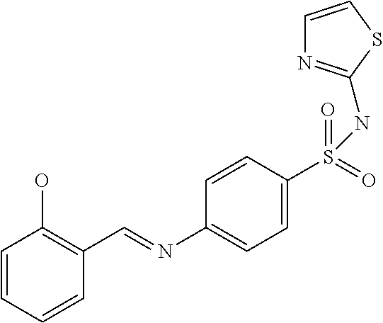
C1=CC=CC(C=NC2=CC=C(S(=O)(=O)NC3=NC=CS3)C=C2)=C1O
